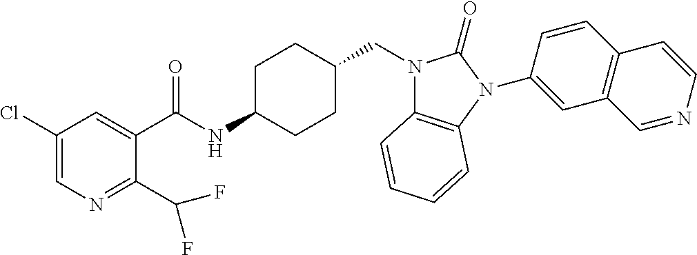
C1(Cl)=CN=C(C(F)F)C(C(NC2CCC(CN3C4=C(N(C5=CC6=C(C=C5)C=CN=C6)C3=O)C=CC=C4)CC2)=O)=C1
